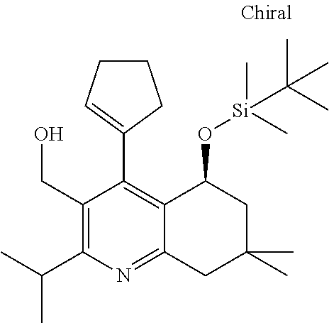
C1(CO)=C(C(C)C)N=C2C(=C1C1=CCCC1)C(O[Si](C)(C)C(C)(C)C)CC(C)(C)C2
